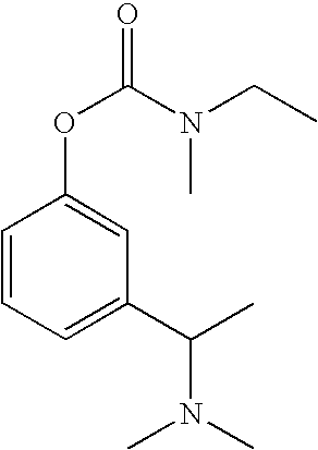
C1=CC=C(C(C)N(C)C)C=C1OC(N(CC)C)=O
